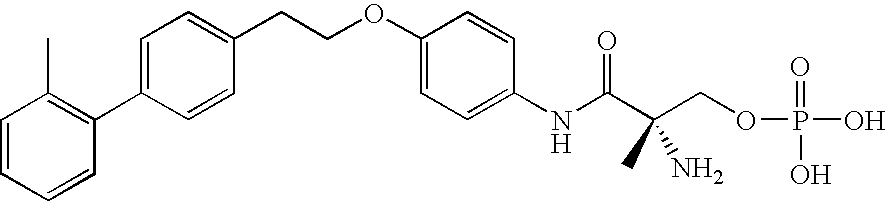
C1=CC=CC(C2=CC=C(CCOC3=CC=C(NC(C(COP(=O)(O)O)(C)N)=O)C=C3)C=C2)=C1C
